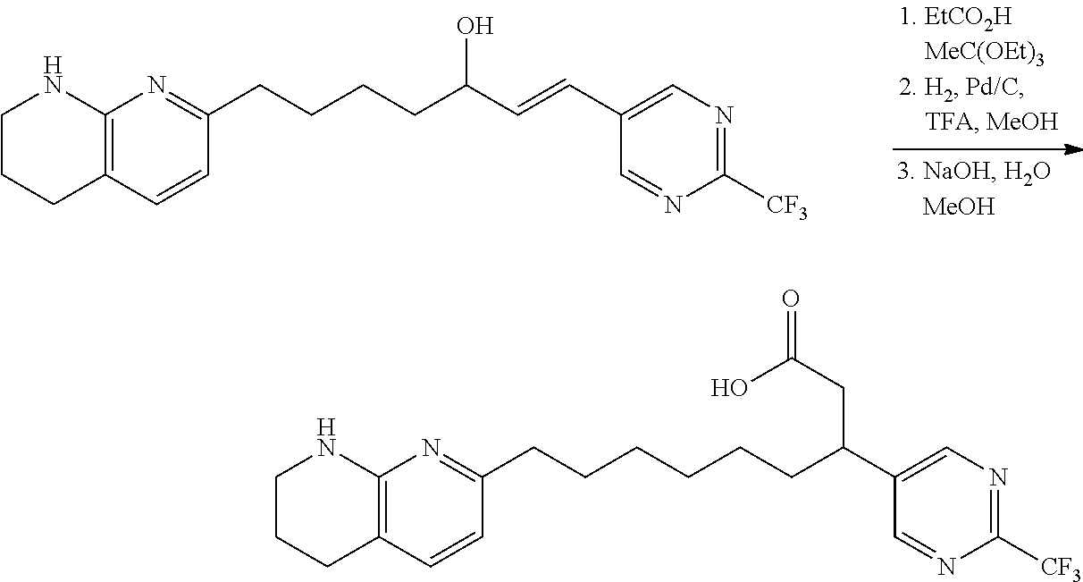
C12=C(C=CC(CCCCC(C=CC3=CN=C([CF3])N=C3)O)=N1)CCCN2.C12=C(C=CC(CCCCCCC(C3=CN=C([CF3])N=C3)CC(=O)O)=N1)CCCN2
